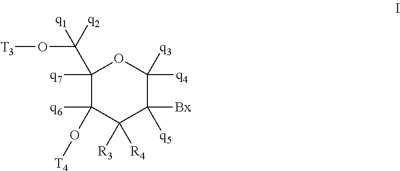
C1([q7])(C(O[T3])([q1])[q2])C([q6])(O[T4])C([R3])([R4])C([Bx])([q5])C([q4])([q3])O1
